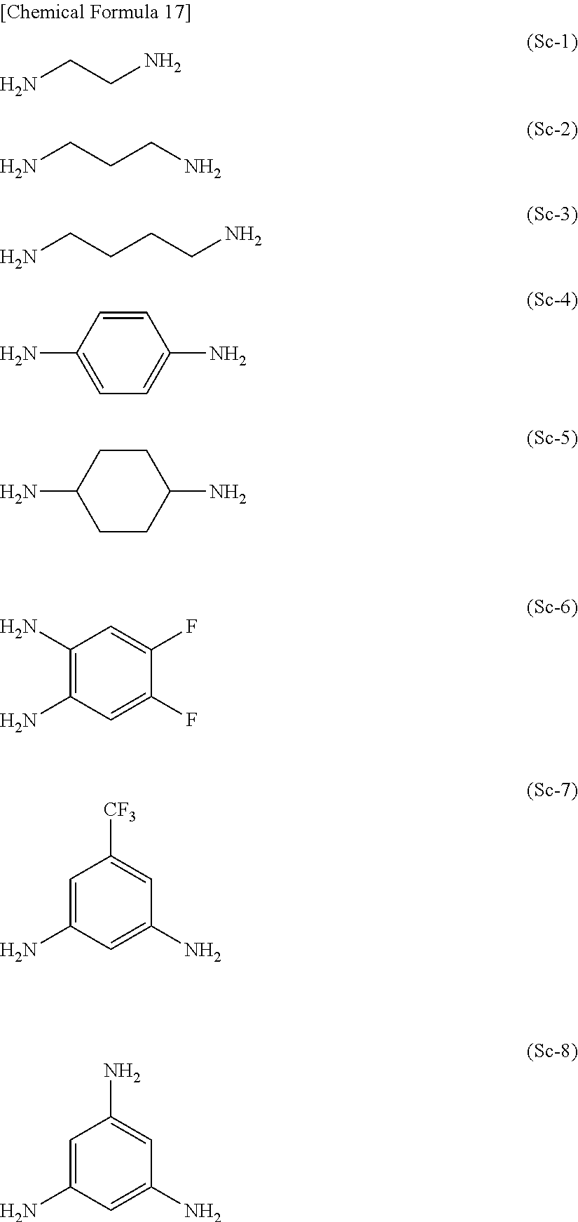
NCCN.NCCCN.NCCCCN.C1(N)=CC=C(N)C=C1.C1(N)CCC(N)CC1.C1(N)=C(N)C=C(F)C(F)=C1.C1=C(N)C=C(N)C=C1[CF3].C1=C(N)C=C(N)C=C1N
